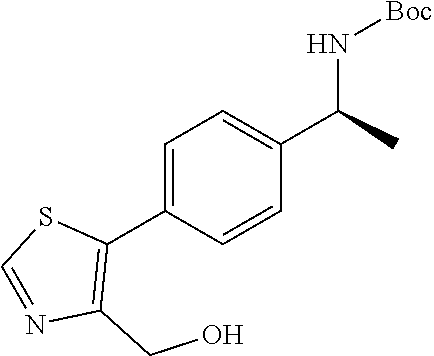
C1=C(C2=C(CO)N=CS2)C=CC(C(N[Boc])C)=C1
